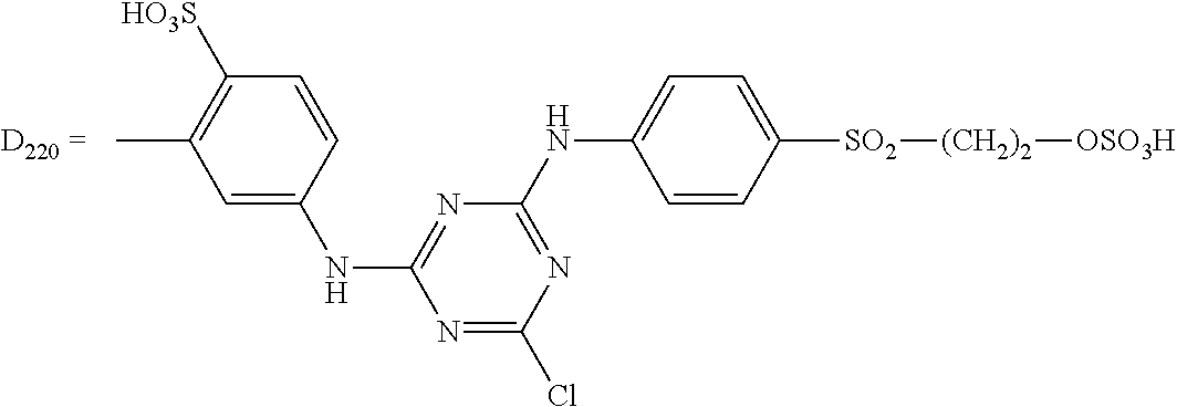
N1=C(Cl)N=C(NC2=CC=C([SO2][(CH2)2][OSO3H])C=C2)N=C1NC1=CC(C)=C([HO3S])C=C1
